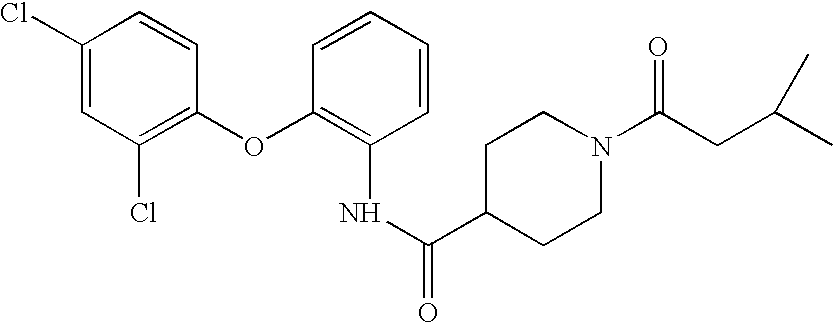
C1(Cl)=CC(Cl)=C(OC2=C(NC(C3CCN(C(CC(C)C)=O)CC3)=O)C=CC=C2)C=C1
